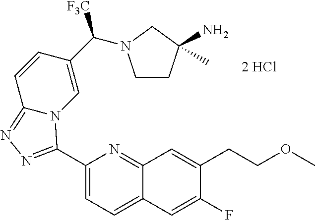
C1(C2=NN=C3C=CC(C([F3C])N4CCC(C)(N)C4)=CN32)=CC=C2C(=N1)C=C(CCOC)C(F)=C2
